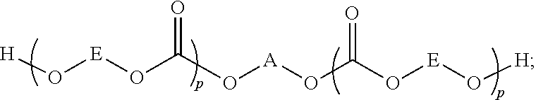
C(O[E]O[H])(O[A]OC(O[E]O[H])=O)=O
